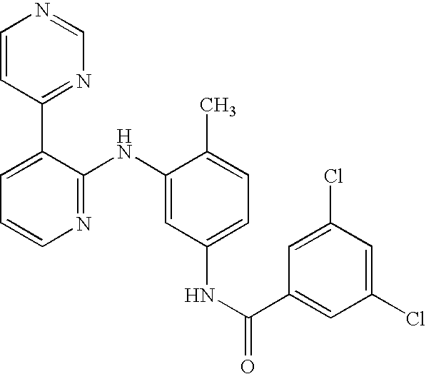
C1=CC(C2=CC=CN=C2NC2=CC(NC(C3=CC(Cl)=CC(Cl)=C3)=O)=CC=C2C)=NC=N1
